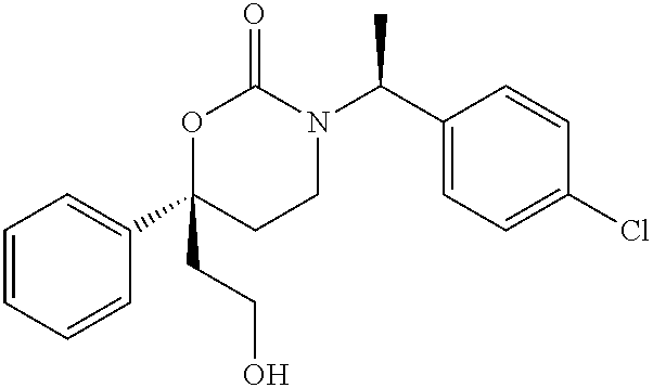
C1=CC=CC(C2(CCO)CCN(C(C3=CC=C(Cl)C=C3)C)C(=O)O2)=C1
